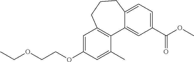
C1=C(OCCOCC)C=C(C)C2=C1CCCC1=CC=C(C(OC)=O)C=C21
